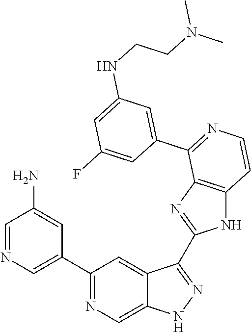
C1=NC=C(C2=NC=C3C(=C2)C(C2=NC4=C(N2)C=CN=C4C2=CC(NCCN(C)C)=CC(F)=C2)=NN3)C=C1N
